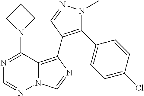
N12C(=C(C3=C(C4=CC=C(Cl)C=C4)N(C)N=C3)N=C1)C(N1CCC1)=NC=N2
